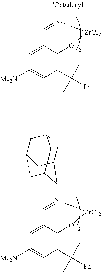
C1=N([nOctadecyl])[ZrCl2]OC2=C(C(C)(C)[Ph])C=C([Me2N])C=C12.C1=N(C2C3CC4CC(CC2C4)C3)[ZrCl2]OC2=C(C(C)(C)[Ph])C=C([Me2N])C=C12
